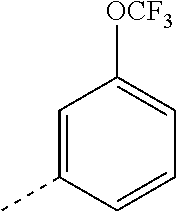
C1=C(C)C=CC=C1[OCF3]
